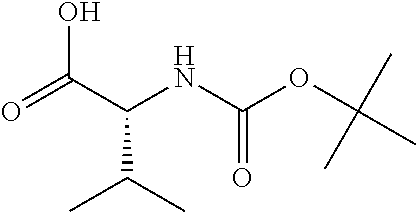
OC(C(NC(OC(C)(C)C)=O)C(C)C)=O
